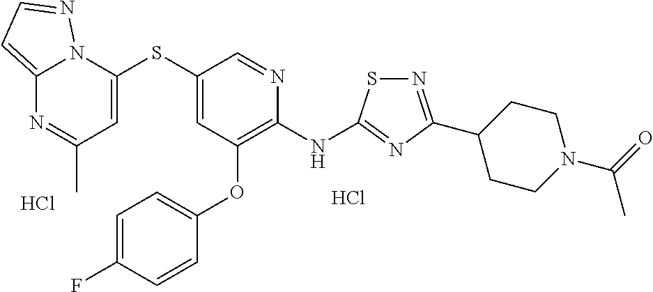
S(C1=CC(OC2=CC=C(F)C=C2)=C(NC2=NC(C3CCN(C(C)=O)CC3)=NS2)N=C1)C1=CC(C)=NC2=CC=NN12.Cl.Cl
